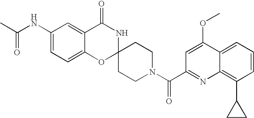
C1(NC(C)=O)=CC=C2C(=C1)C(=O)NC1(O2)CCN(C(=O)C2=NC3=C(C4CC4)C=CC=C3C(OC)=C2)CC1
